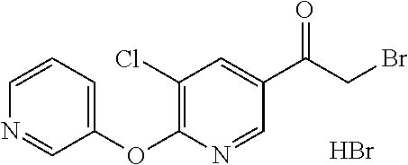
C1(C(CBr)=O)=CC(Cl)=C(OC2=CC=CN=C2)N=C1.Br
